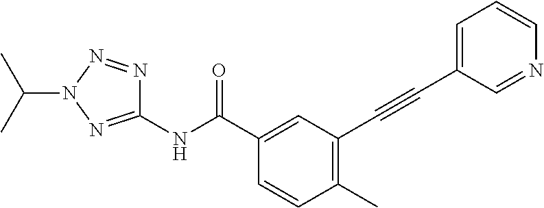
C1(C)=C(C#CC2=CC=CN=C2)C=C(C(NC2=NN(C(C)C)N=N2)=O)C=C1
